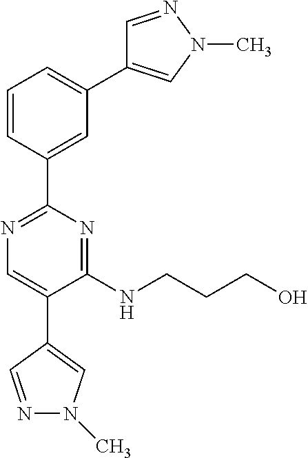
C1=CC(C2=NC=C(C3=CN(C)N=C3)C(NCCCO)=N2)=CC(C2=CN(C)N=C2)=C1
